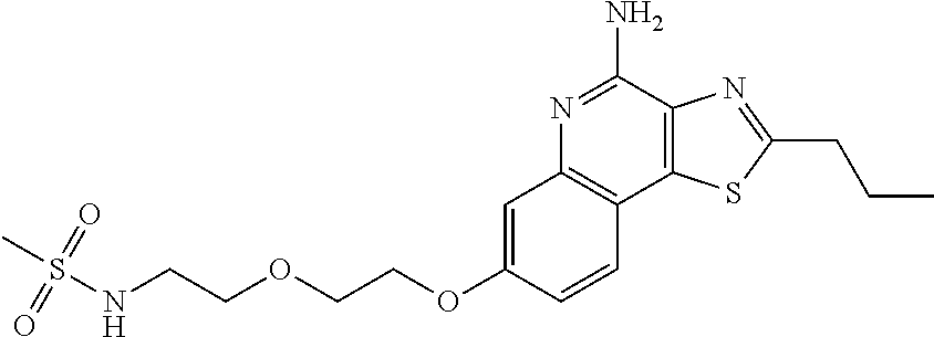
C12=C(C(N)=NC3=C1C=CC(OCCOCCNS(=O)(=O)C)=C3)N=C(CCC)S2
